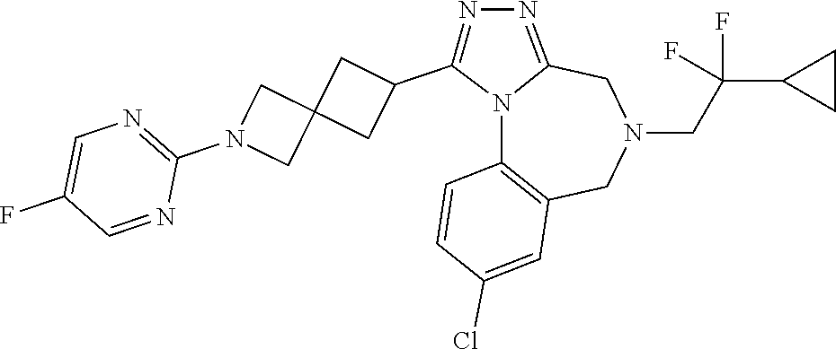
N12C3=C(CN(CC(C4CC4)(F)F)CC1=NN=C2C1CC2(C1)CN(C1=NC=C(F)C=N1)C2)C=C(Cl)C=C3
